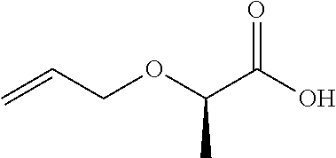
O=C(O)C(OCC=C)C
